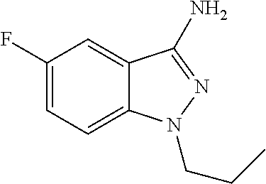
C1(F)=CC=C2C(=C1)C(N)=NN2CCC
